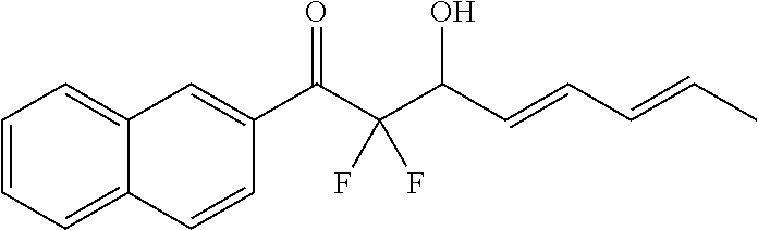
C12=CC=CC=C1C=CC(C(C(C(O)C=CC=CC)(F)F)=O)=C2
